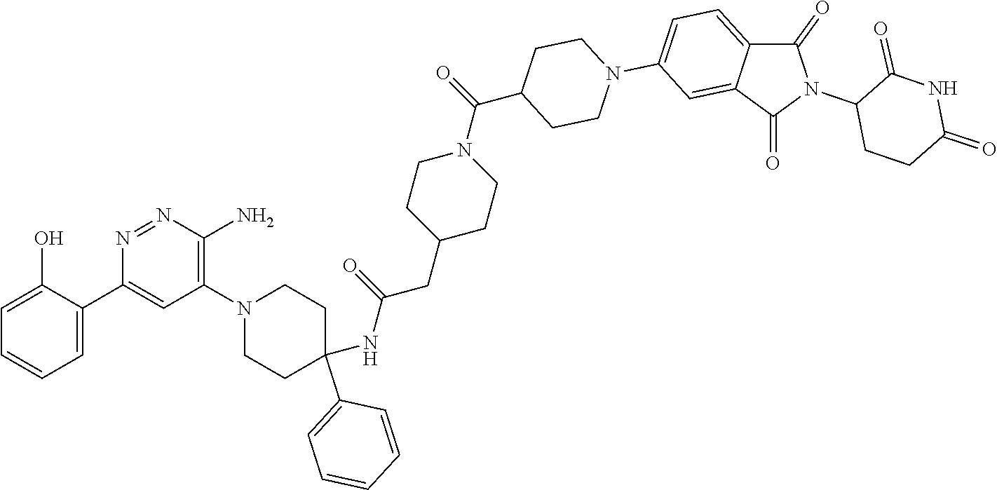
C1=C(O)C(C2=CC(N3CCC(NC(CC4CCN(C(C5CCN(C6=CC=C7C(=C6)C(=O)N(C6CCC(=O)NC6=O)C7=O)CC5)=O)CC4)=O)(C4=CC=CC=C4)CC3)=C(N)N=N2)=CC=C1
